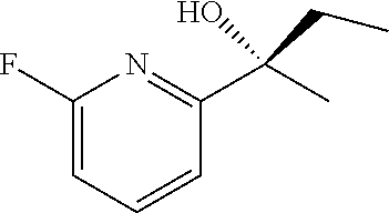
C1(F)=CC=CC(C(O)(C)CC)=N1
